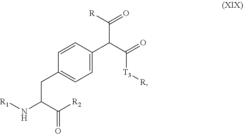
C1(CC(C([R2])=O)N[R1])=CC=C(C(C(=O)[T3][R])C(=O)[R])C=C1
